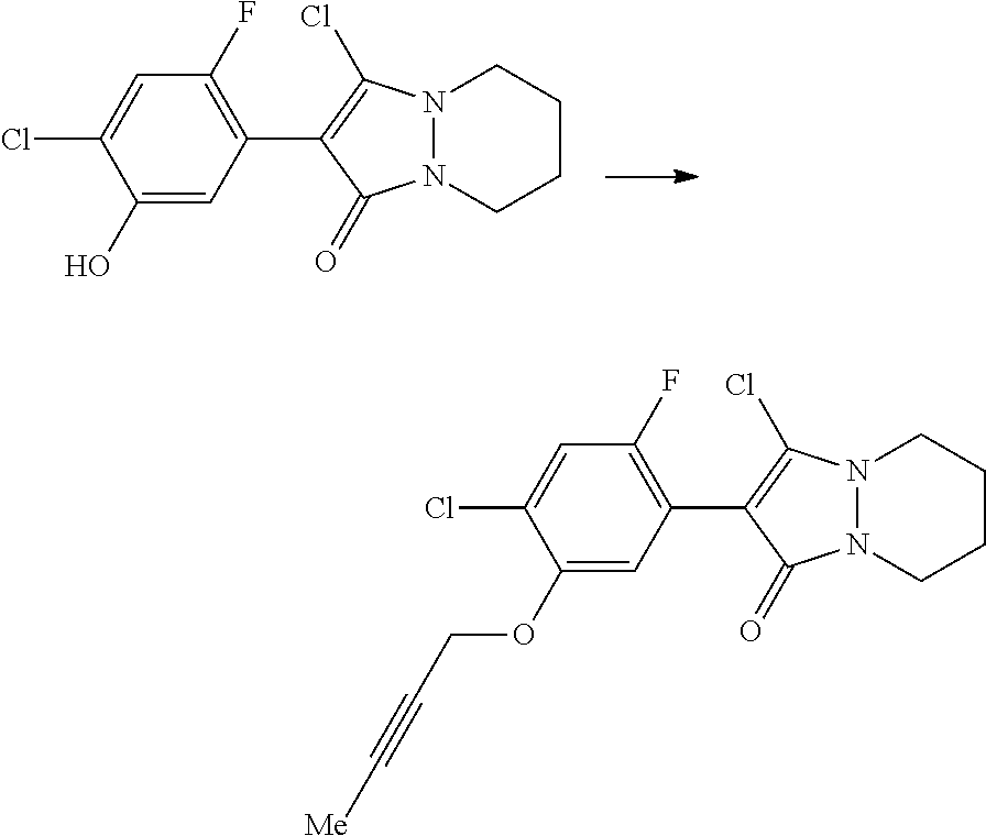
C1(O)=CC(C2=C(Cl)N3N(C2=O)CCCC3)=C(F)C=C1Cl.C1(OCC#C[Me])=CC(C2=C(Cl)N3N(C2=O)CCCC3)=C(F)C=C1Cl
